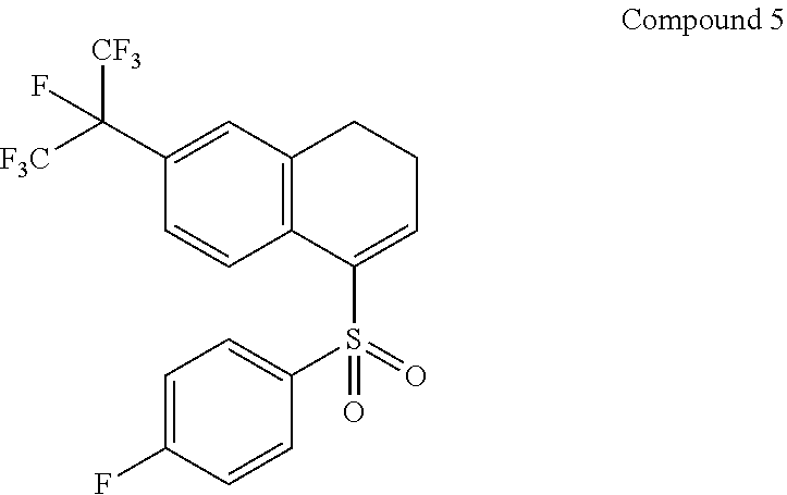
O=S(=O)(C1=CCCC2=C1C=CC(C(F)([F3C])[CF3])=C2)C1=CC=C(F)C=C1
